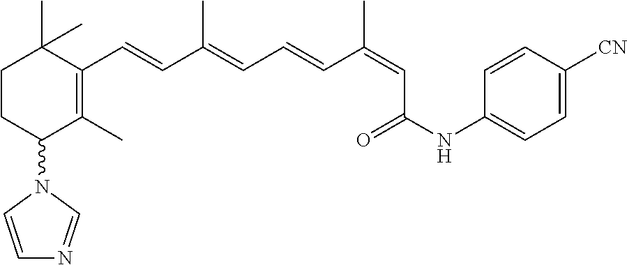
C1CC(N2C=CN=C2)C(C)=C(C=CC(=CC=CC(=CC(NC2=CC=C([CN])C=C2)=O)C)C)C1(C)C
